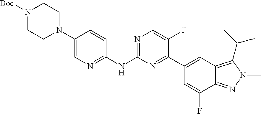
C1CN(C2=CN=C(NC3=NC=C(F)C(C4=CC5=C(C(C)C)N(C)N=C5C(F)=C4)=N3)C=C2)CCN1[Boc]
